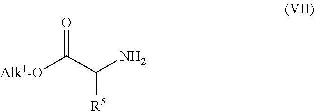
[Alk1-O]C(C(N)[R5])=O
